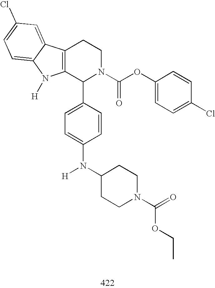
C12=C(C(C3=CC=C(N([H])C4CCN(C(OCC)=O)CC4)C=C3)N(C(OC3=CC=C(Cl)C=C3)=O)CC1)N([H])C1=CC=C(Cl)C=C21
